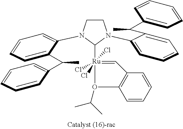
C1CN(C2=CC=CC=C2C(C2=CC=CC=C2)C)C([Ru]2(Cl)(Cl)(Cl)=CC3=C(C=CC=C3)O2C(C)C)N1C1=CC=CC=C1C(C1=CC=CC=C1)C
